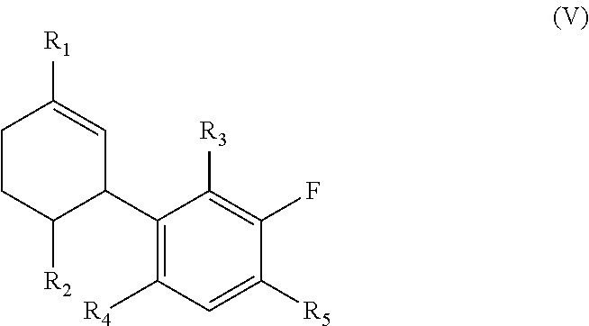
C1CC([R2])C(C2=C([R4])C=C([R5])C(F)=C2[R3])C=C1[R1]
